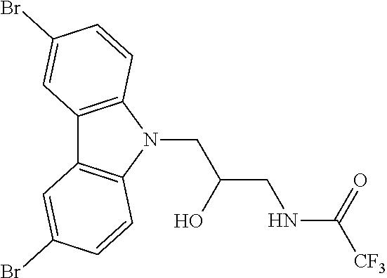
C12=C(N(CC(CNC([CF3])=O)O)C3=C1C=C(Br)C=C3)C=CC(Br)=C2
